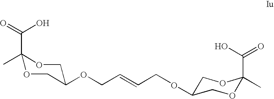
C1(C)(C(=O)O)OCC(OCC=CCOC2COC(C)(C(=O)O)OC2)CO1
